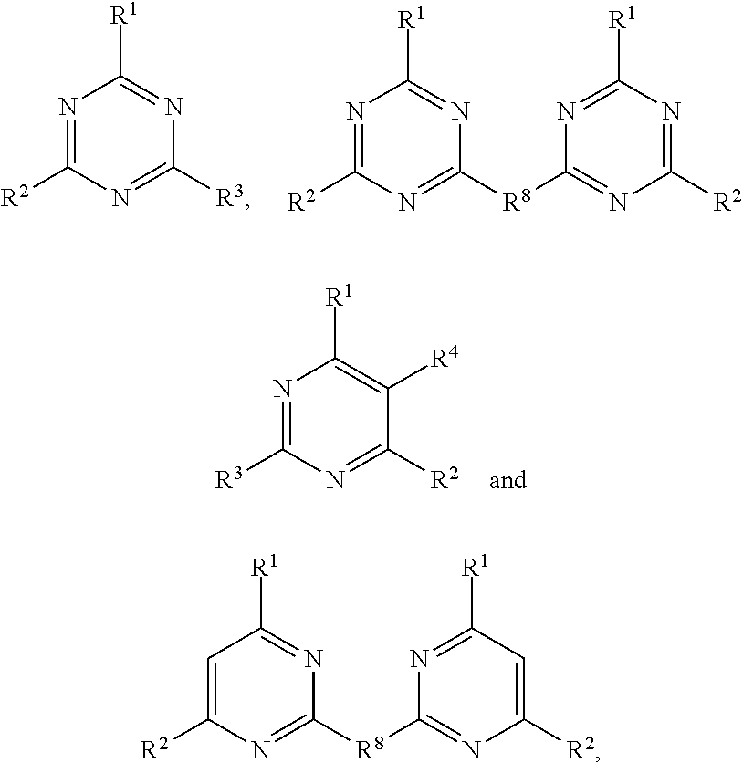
N1=C([R2])N=C([R3])N=C1[R1].N1=C([R2])N=C([R8]C2=NC([R2])=NC([R1])=N2)N=C1[R1].N1=C([R3])N=C([R2])C([R4])=C1[R1].C1=C([R2])N=C([R8]C2=NC([R2])=CC([R1])=N2)N=C1[R1]
